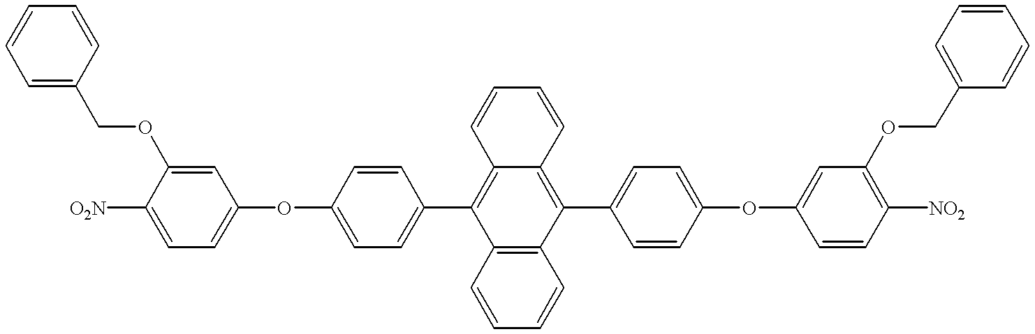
C1=CC=C(COC2=CC(OC3=CC=C(C4=C5C(=C(C6=CC=C(OC7=CC(OCC8=CC=CC=C8)=C([NO2])C=C7)C=C6)C6=C4C=CC=C6)C=CC=C5)C=C3)=CC=C2[O2N])C=C1
